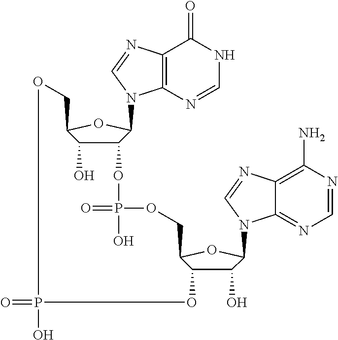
C12=C(N=CNC1=O)N(C1C3C(O)C(O1)COP(=O)(O)OC1C(O)C(N4C5=NC=NC(N)=C5N=C4)OC1COP(O)(=O)O3)C=N2
